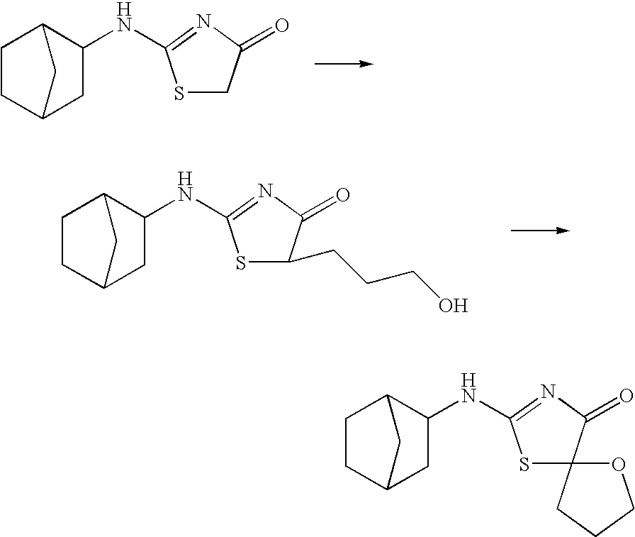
S1CC(=O)N=C1NC1CC2CCC1C2.S1C(CCCO)C(=O)N=C1NC1CC2CCC1C2.S1C2(C(=O)N=C1NC1CC3CCC1C3)CCCO2
